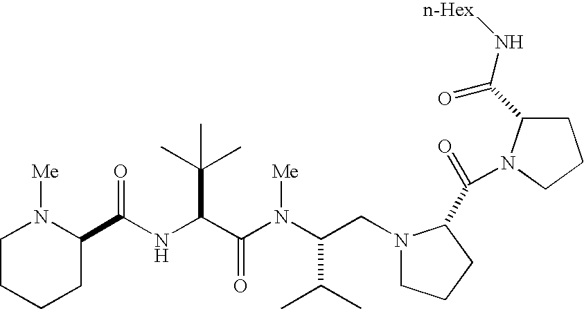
N(C(C(N(C(C(C)C)CN1CCCC1C(=O)N1CCCC1C(N[n-Hex])=O)[Me])=O)C(C)(C)C)C(=O)C1N([Me])CCCC1
